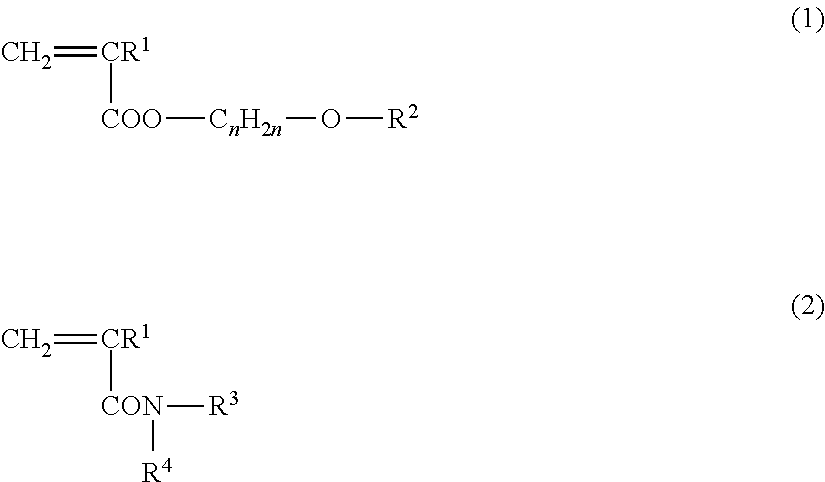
C=[CR1][COO][CnH2n]O[R2].C=[CR1][CON]([R4])[R3]
